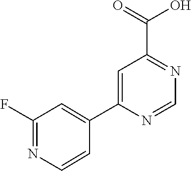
C1=C(C2=CC(F)=NC=C2)N=CN=C1C(=O)O
